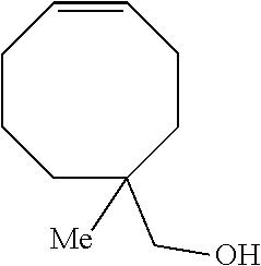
C1=CCCCC(CO)([Me])CC1
